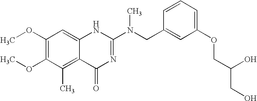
C1(OC)=C(OC)C(C)=C2C(=C1)NC(N(CC1=CC(OCC(CO)O)=CC=C1)C)=NC2=O
